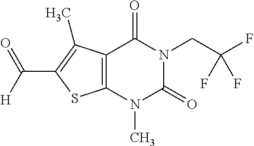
C12=C(N(C)C(=O)N(CC(F)(F)F)C1=O)SC(C([H])=O)=C2C
